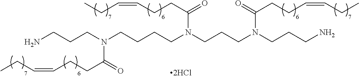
NCCCN(CCCCN(CCCN(CCCN)C(=O)CCC=CCC)C(CCC=CCC)=O)C(=O)CCC=CCC
